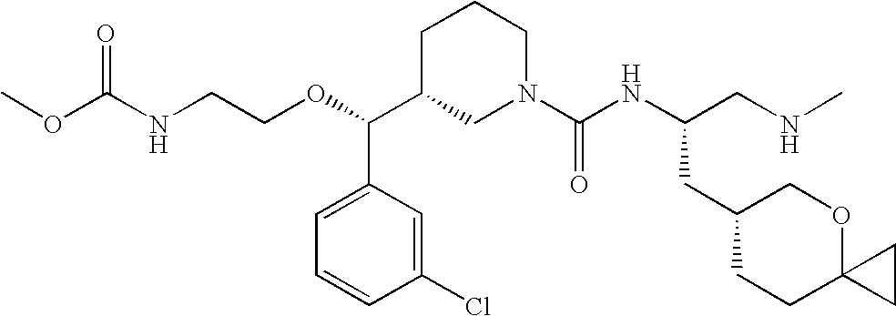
O=C(NCCOC(C1CN(C(NC(CNC)CC2CCC3(OC2)CC3)=O)CCC1)C1=CC=CC(Cl)=C1)OC
